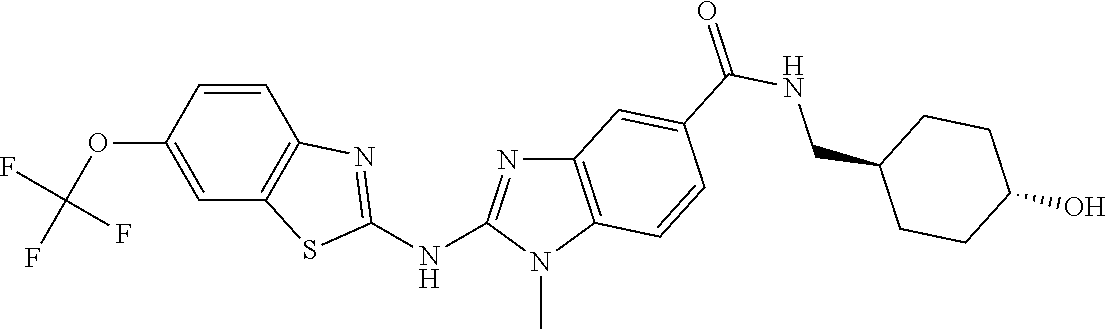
C1(OC(F)(F)F)=CC2=C(C=C1)N=C(NC1=NC3=C(N1C)C=CC(C(NCC1CCC(O)CC1)=O)=C3)S2
